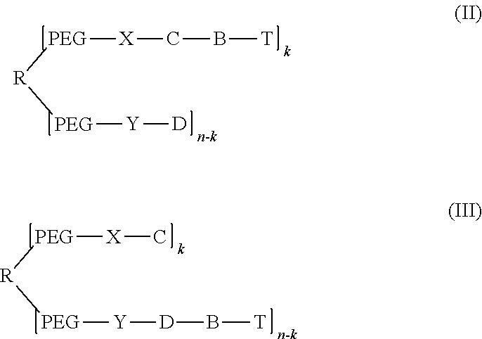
[R]([PEG][X]CB[T])[PEG][Y][D].[R]([PEG][X]C)[PEG][Y][D]B[T]
